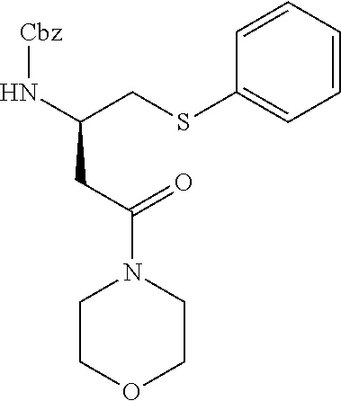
C1COCCN1C(CC(CSC1=CC=CC=C1)N[Cbz])=O
